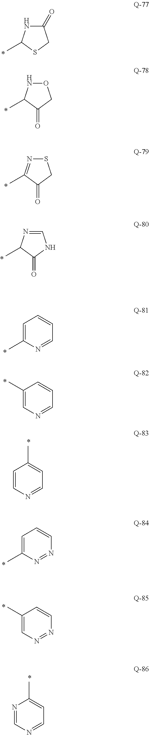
C1=NC(C)C(=O)N1.C1(=O)NC(C)SC1.C1=C(C)N=CC=C1.O1NC(C)C(=O)C1.S1N=C(C)C(=O)C1.C1(C)=CN=CC=C1.C1=CN=CC=C1C.C1=C(C)N=NC=C1.C1(C)=CN=NC=C1.N1=CN=CC=C1C
